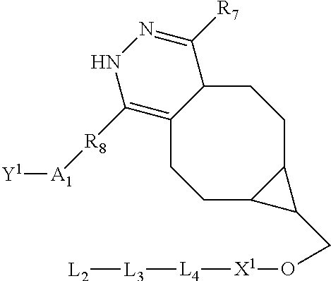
C1([R8][A1][Y1])=C2C(C([R7])=NN1)CCC1C(CC2)C1CO[X1][L4][L3][L2]
